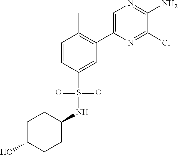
C1=C(C2=C(C)C=CC(S(NC3CCC(O)CC3)(=O)=O)=C2)N=C(Cl)C(N)=N1
